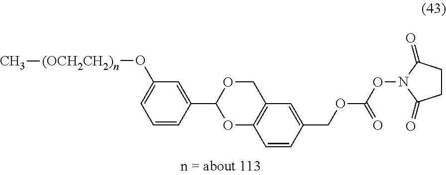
C1=CC(C2OCC3=C(O2)C=CC(COC(ON2C(=O)CCC2=O)=O)=C3)=CC(O[(OCH2CH2)n]C)=C1
